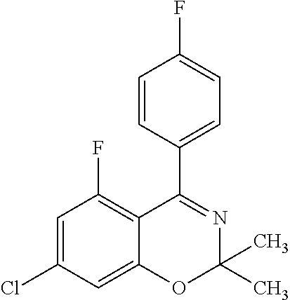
C1=CC(C2=NC(C)(C)OC3=CC(Cl)=CC(F)=C32)=CC=C1F
